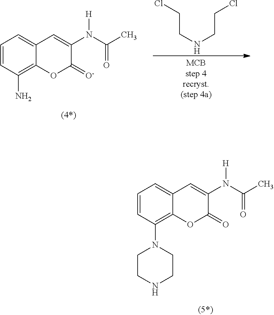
C1=CC(N2CCNCC2)=C2C(=C1)C=C(N(C(C)=O)[H])C(=O)O2.C(CNCCCl)Cl.C1=CC(N)=C2C(=C1)C=C(N(C(C)=O)[H])C(=[O-])O2
